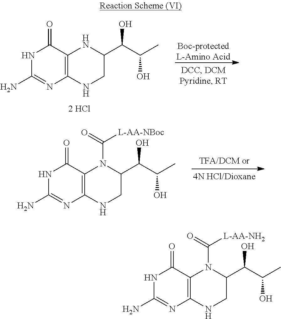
N1C(N)=NC2=C(C1=O)N(C([L-AA-NH2])=O)C(C(C(O)C)O)CN2.N1C(N)=NC2=C(C1=O)NC(C(C(O)C)O)CN2.[Boc-protectedL-Amino Acid].N1C(N)=NC2=C(C1=O)N(C([L-AA-NBoc])=O)C(C(C(O)C)O)CN2
